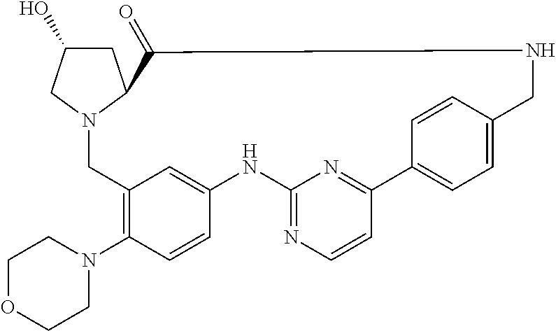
C1C(O)CN2C1C(=O)NCC1=CC=C(C3=NC(=NC=C3)NC3=CC(=C(N4CCOCC4)C=C3)C2)C=C1
